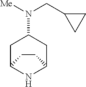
C1C2NC(CC1N([Me])CC1CC1)CC2
